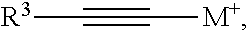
[R3]C#C[M+]
